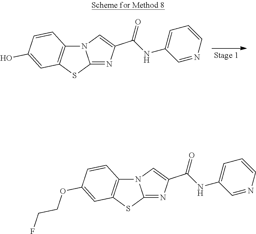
N(C1=CC=CN=C1)C(C1=CN2C3=C(C=C(O)C=C3)SC2=N1)=O.N(C1=CC=CN=C1)C(C1=CN2C3=C(C=C(OCCF)C=C3)SC2=N1)=O
